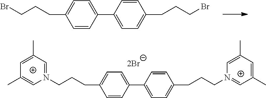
C(CCC1=CC=C(C2=CC=C(CCCN3=CC(C)=CC(C)=C3)C=C2)C=C1)N1=CC(C)=CC(C)=C1.C(CCC1=CC=C(C2=CC=C(CCCBr)C=C2)C=C1)Br
